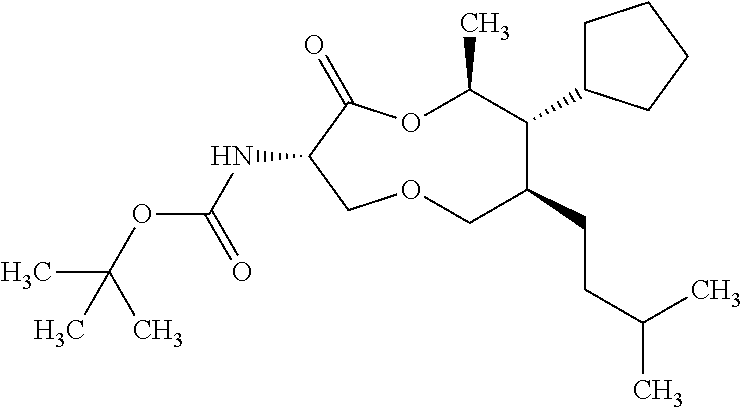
N(C1C(=O)OC(C)C(C2CCCC2)C(CCC(C)C)COC1)C(OC(C)(C)C)=O
